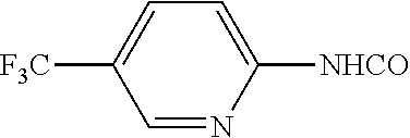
C1([NHCO])=CC=C([CF3])C=N1
